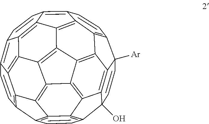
C1=CC2(O)C3=C4C1([Ar])C1=C5C4=C4C6=C3C3=C2C=CC2=C3C3=C6C6=C4C4=C5C(=C5C=CC7=C8C(=C6C7=C45)C3=C2C=C8)C=C1
